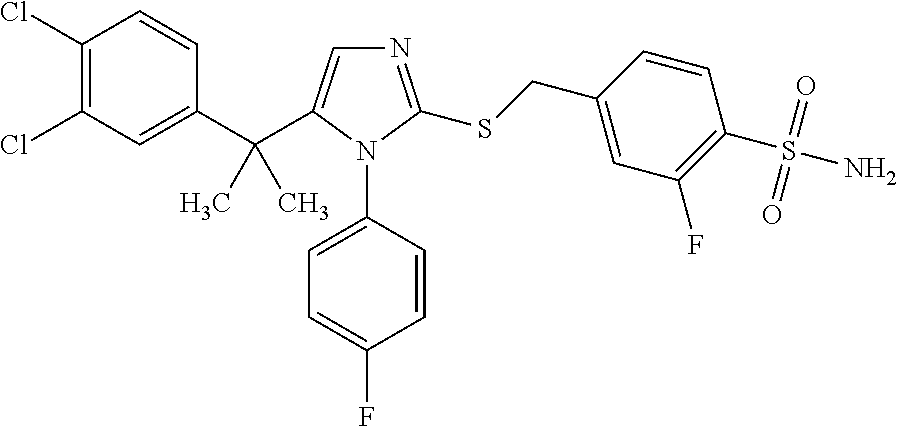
C1(Cl)=C(Cl)C=C(C(C2=CN=C(SCC3=CC(F)=C(S(N)(=O)=O)C=C3)N2C2=CC=C(F)C=C2)(C)C)C=C1
